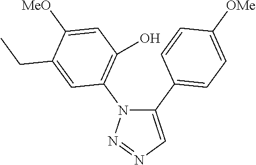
C1(C2=CC=C([OMe])C=C2)=CN=NN1C1=C(O)C=C([MeO])C(CC)=C1
